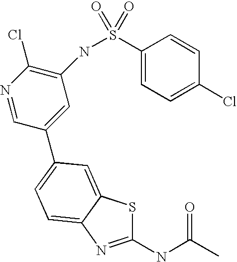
C1(NC(C)=O)=NC2=CC=C(C3=CC(NS(C4=CC=C(Cl)C=C4)(=O)=O)=C(Cl)N=C3)C=C2S1
